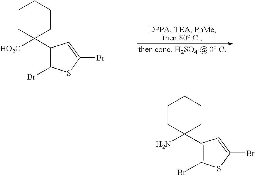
C1(C2([HO2C])CCCCC2)=C(Br)SC(Br)=C1.C1(C2(N)CCCCC2)=C(Br)SC(Br)=C1
